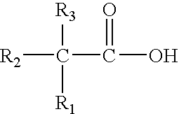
[R2]C(C(O)=O)([R1])[R3]
